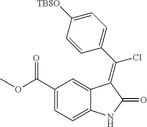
C1(C(OC)=O)=CC=C2C(=C1)C(=C(C1=CC=C([TBSO])C=C1)Cl)C(=O)N2
